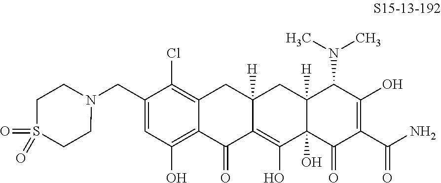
C1(CN2CCS(=O)(=O)CC2)=CC(O)=C2C(=C1Cl)CC1([H])C(=C(O)C3(O)C([H])(C1)C(N(C)C)C(O)=C(C(N)=O)C3=O)C2=O
